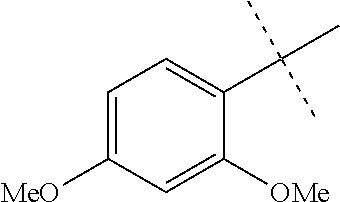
C1=C([MeO])C=C([OMe])C(C(C)(C)C)=C1
